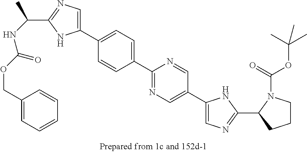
C1(C2=CC=C(C3=CN=C(C(NC(=O)OCC4=CC=CC=C4)C)N3)C=C2)=NC=C(C2=CN=C(C3CCCN3C(=O)OC(C)(C)C)N2)C=N1
